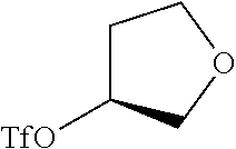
C1C([TfO])COC1
